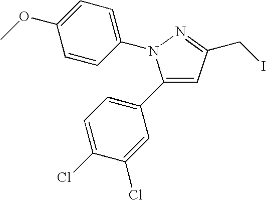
C1(C2=CC=C(Cl)C(Cl)=C2)=CC(CI)=NN1C1=CC=C(OC)C=C1
